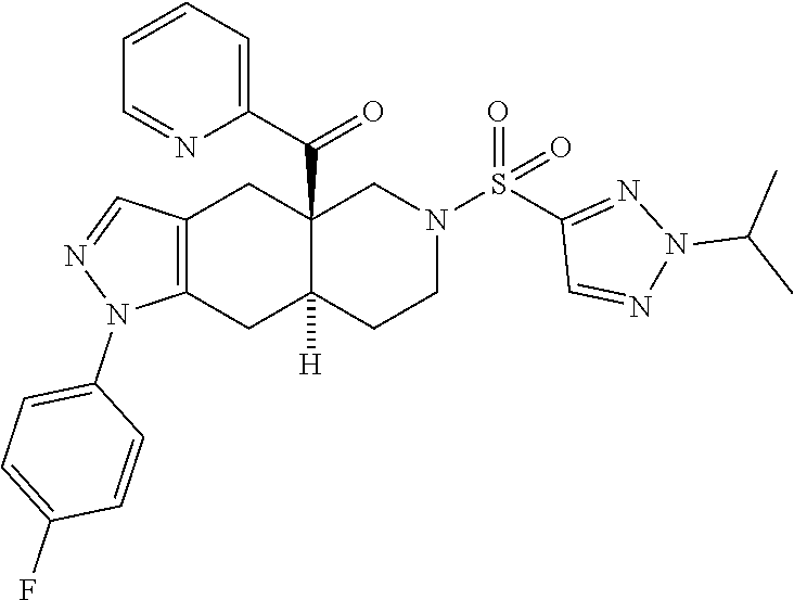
C12=C(CC3([H])C(C(C4=CC=CC=N4)=O)(C1)CN(S(C1=NN(C(C)C)N=C1)(=O)=O)CC3)N(C1=CC=C(F)C=C1)N=C2
